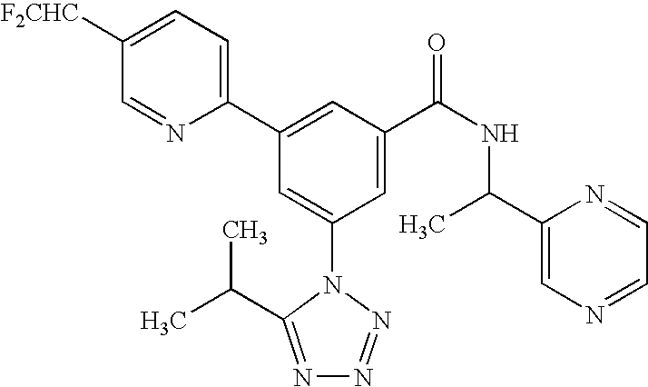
C1(C2=CC(C(NC(C3=CN=CC=N3)C)=O)=CC(N3C(C(C)C)=NN=N3)=C2)=CC=C([F2CHC])C=N1
